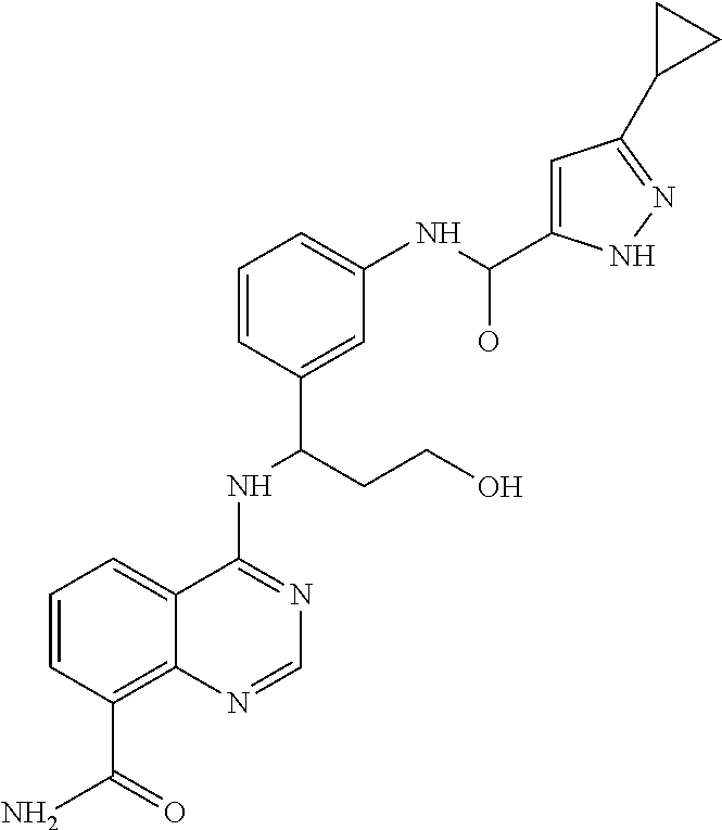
C1=CC(C(N)=O)=C2C(=C1)C(NC(CCO)C1=CC(NC(O)C3=CC(C4CC4)=NN3)=CC=C1)=NC=N2
